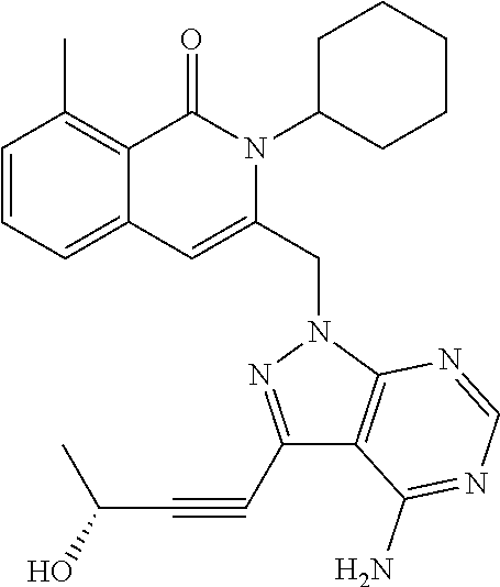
C1=CC=C2C(=C1C)C(=O)N(C1CCCCC1)C(CN1N=C(C#CC(O)C)C3=C1N=CN=C3N)=C2
